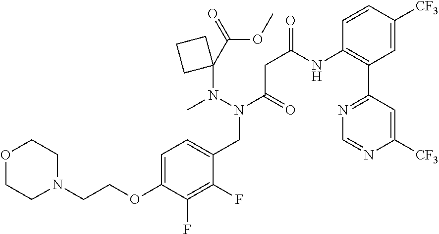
C1=C(OCCN2CCOCC2)C(F)=C(F)C(CN(N(C2(C(=O)OC)CCC2)C)C(=O)CC(=O)NC2=C(C3=NC=NC([CF3])=C3)C=C([CF3])C=C2)=C1
